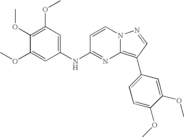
C1(OC)=C(OC)C=C(NC2=NC3=C(C4=CC=C(OC)C(OC)=C4)C=NN3C=C2)C=C1OC
